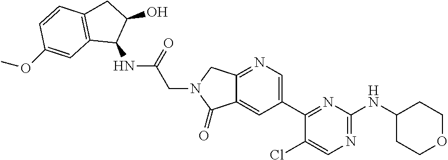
C1(Cl)=CN=C(NC2CCOCC2)N=C1C1=CN=C2C(=C1)C(=O)N(CC(NC1C(O)CC3=C1C=C(OC)C=C3)=O)C2
